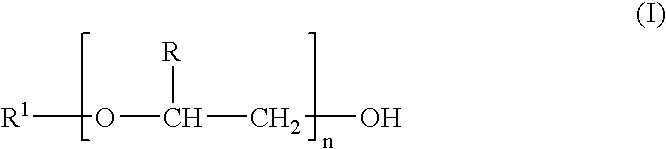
[R1]OC(CO)[R]
